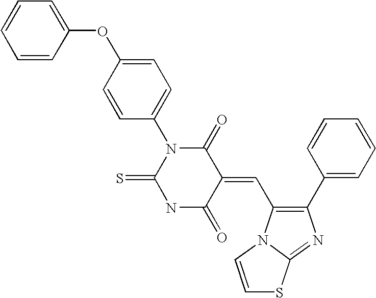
C1=CC=CC(OC2=CC=C(N3C(=S)NC(=O)C(=CC4=C(C5=CC=CC=C5)N=C5N4C=CS5)C3=O)C=C2)=C1
